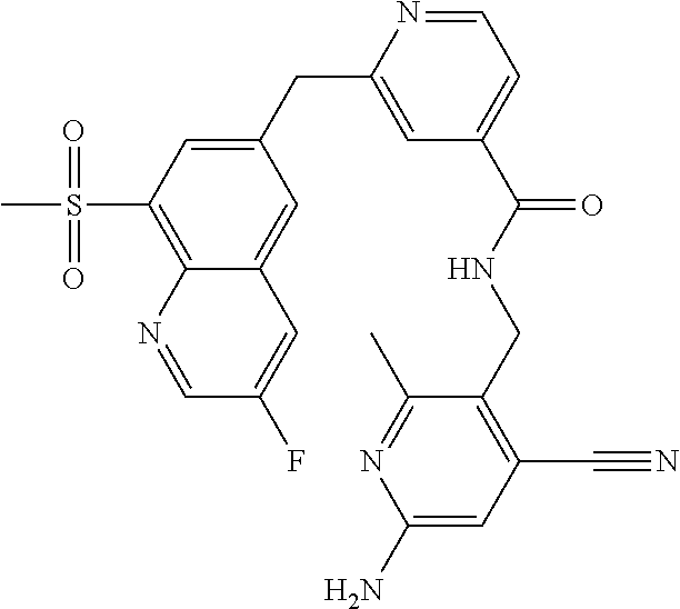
C1=C(CC2=CC(C(=O)NCC3=C(C#N)C=C(N)N=C3C)=CC=N2)C=C2C(=C1S(C)(=O)=O)N=CC(F)=C2
